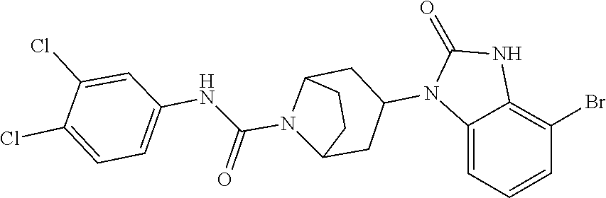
C1(=O)NC2=C(Br)C=CC=C2N1C1CC2N(C(NC3=CC=C(Cl)C(Cl)=C3)=O)C(CC2)C1
